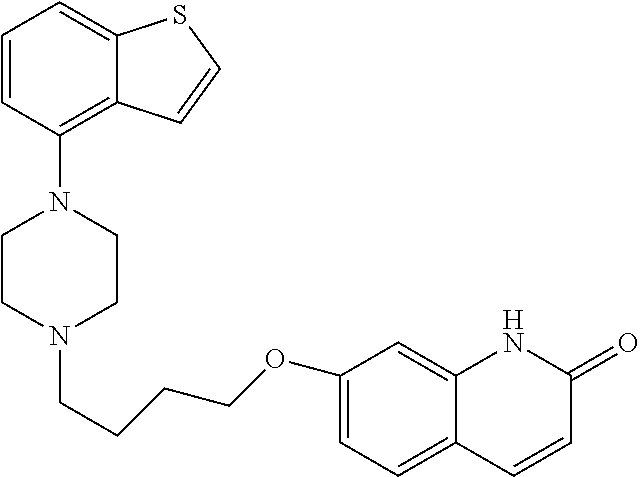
C1=CC(N2CCN(CCCCOC3=CC=C4C(=C3)NC(=O)C=C4)CC2)=C2C(=C1)SC=C2
